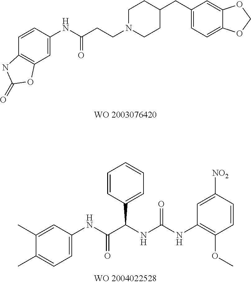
C1=CC(NC(CCN2CCC(CC3=CC=C4C(=C3)OCO4)CC2)=O)=CC2=C1NC(=O)O2.C1(C)=CC(NC(C(NC(NC2=C(OC)C=CC([NO2])=C2)=O)C2=CC=CC=C2)=O)=CC=C1C
